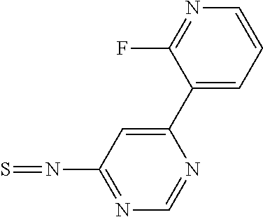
C1(C2=CC(N=S)=NC=N2)=CC=CN=C1F
